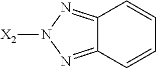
C12=NN([X2])N=C1C=CC=C2
